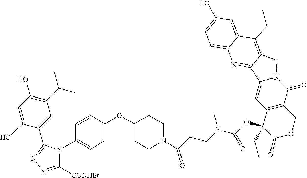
C1=CC(OC2CCN(C(CCN(C(=O)OC3(CC)C4=C(C(=O)N5C(=C4)C4=NC6=CC=C(O)C=C6C(CC)=C4C5)COC3=O)C)=O)CC2)=CC=C1N1C([CONHEt])=NN=C1C1=CC(C(C)C)=C(O)C=C1O
